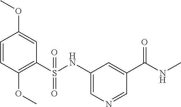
C1=CC(OC)=C(S(NC2=CN=CC(C(NC)=O)=C2)(=O)=O)C=C1OC
